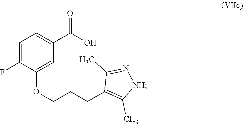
C(CC1=C(C)[NH]N=C1C)COC1=CC(C(O)=O)=CC=C1F
